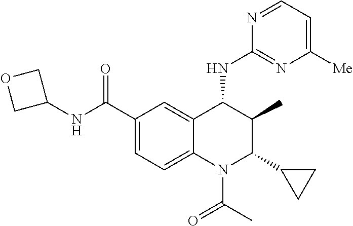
C1(C(NC2COC2)=O)=CC=C2C(=C1)C(NC1=NC([Me])=CC=N1)C(C)C(C1CC1)N2C(C)=O
